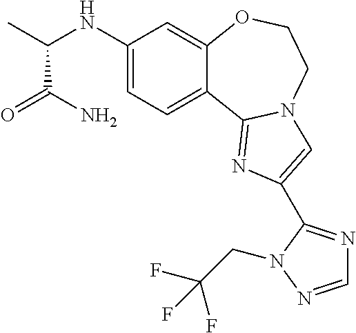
C1(NC(C)C(=O)N)=CC=C2C(=C1)OCCN1C2=NC(C2=NC=NN2CC(F)(F)F)=C1
